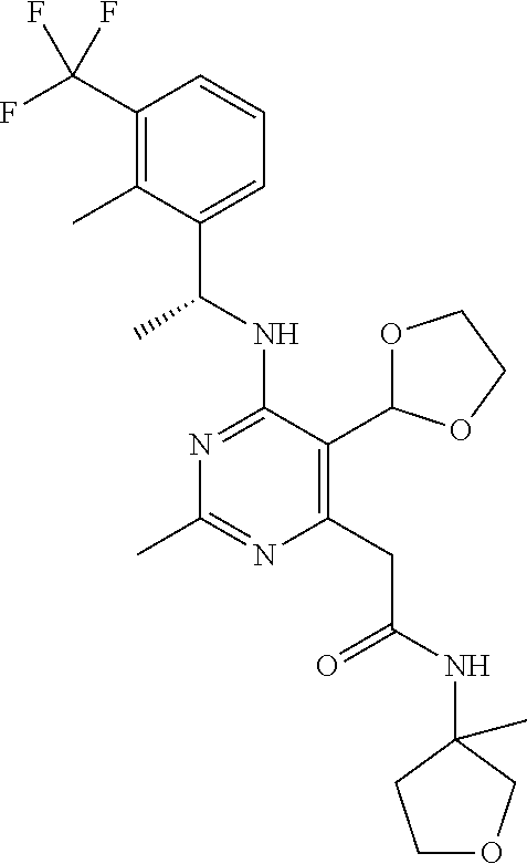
N1=C(NC(C)C2=CC=CC(C(F)(F)F)=C2C)C(C2OCCO2)=C(CC(=O)NC2(C)CCOC2)N=C1C
